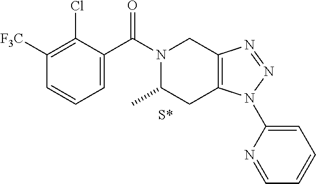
N1(C(C2=CC=CC([F3C])=C2Cl)=O)C(C)CC2=C(C1)N=NN2C1=CC=CC=N1
